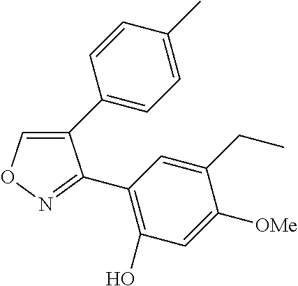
C1(C2=CC=C(C)C=C2)=CON=C1C1=C(O)C=C([OMe])C(CC)=C1
